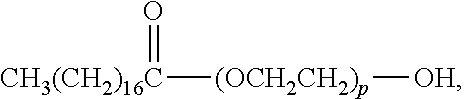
[CH3(CH2)16C]([(OCH2CH2)p][OH])=O
